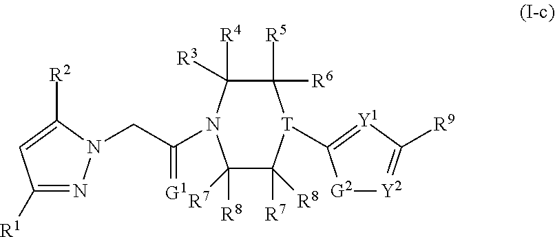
C1([R1])=NN(CC(=[G1])N2C([R4])([R3])C([R5])([R6])[T](C3=[Y1]C([R9])=[Y2][G2]3)C([R7])([R8])C2([R8])[R7])C([R2])=C1
